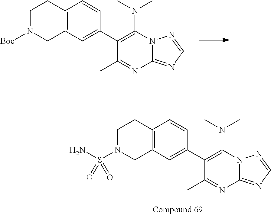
C12=C(C=C(C3=C(N(C)C)N4C(=NC=N4)N=C3C)C=C1)CN([Boc])CC2.C12=C(C=C(C3=C(N(C)C)N4C(=NC=N4)N=C3C)C=C1)CN(S(N)(=O)=O)CC2
